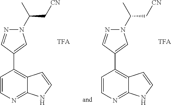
N1(C(C)C[CN])N=CC(C2=C3C(=NC=C2)NC=C3)=C1.N1(C(C)C[CN])N=CC(C2=C3C(=NC=C2)NC=C3)=C1
